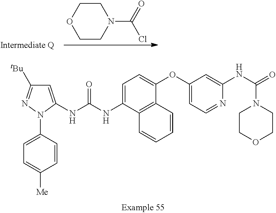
C1=C(N2C(NC(NC3=CC=C(OC4=CC=NC(NC(=O)N5CCOCC5)=C4)C4=C3C=CC=C4)=O)=CC([tBu])=N2)C=CC([Me])=C1.N1(C(=O)Cl)CCOCC1
